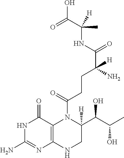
N1C(N)=NC2=C(C1=O)N(C(=O)CCC(C(NC(C)(C(=O)O)[H])=O)(N)[H])C(C(O)C(C)O)([H])CN2
